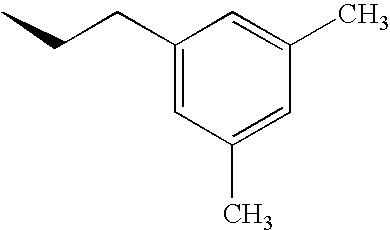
C1(CCC)=CC(C)=CC(C)=C1
